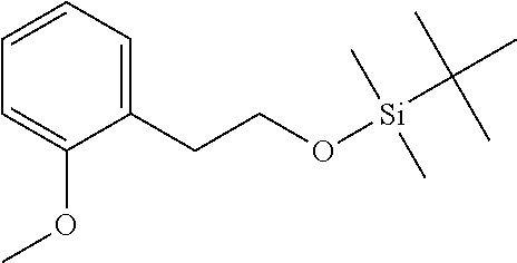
C1=C(OC)C(CCO[Si](C)(C)C(C)(C)C)=CC=C1
